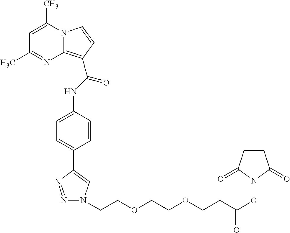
C1=C(C)N2C(=C(C(NC3=CC=C(C4=CN(CCOCCOCCC(ON5C(=O)CCC5=O)=O)N=N4)C=C3)=O)C=C2)N=C1C
